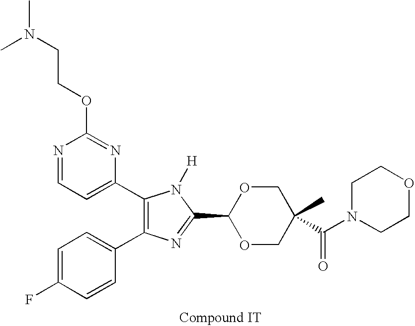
C(OC1=NC(C2=C(C3=CC=C(F)C=C3)N=C(C3OCC(C(=O)N4CCOCC4)(C)CO3)N2[H])=CC=N1)CN(C)C
